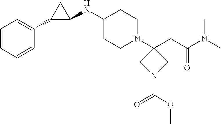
C1=CC=CC(C2C(NC3CCN(C4(CC(N(C)C)=O)CN(C(=O)OC)C4)CC3)C2)=C1
